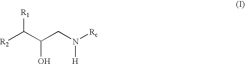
[R2]C(C(CN([Rc])[H])O)[R1]
